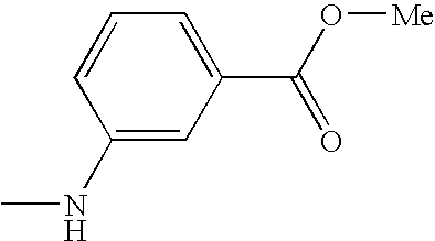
C1=C(C(O[Me])=O)C=C(NC)C=C1
